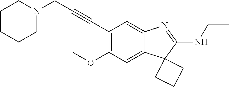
C12=CC(OC)=C(C#CCN3CCCCC3)C=C1N=C(NCC)C21CCC1
